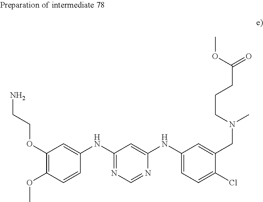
C1(OCCN)=C(OC)C=CC(NC2=NC=NC(NC3=CC=C(Cl)C(CN(C)CCCC(=O)OC)=C3)=C2)=C1
